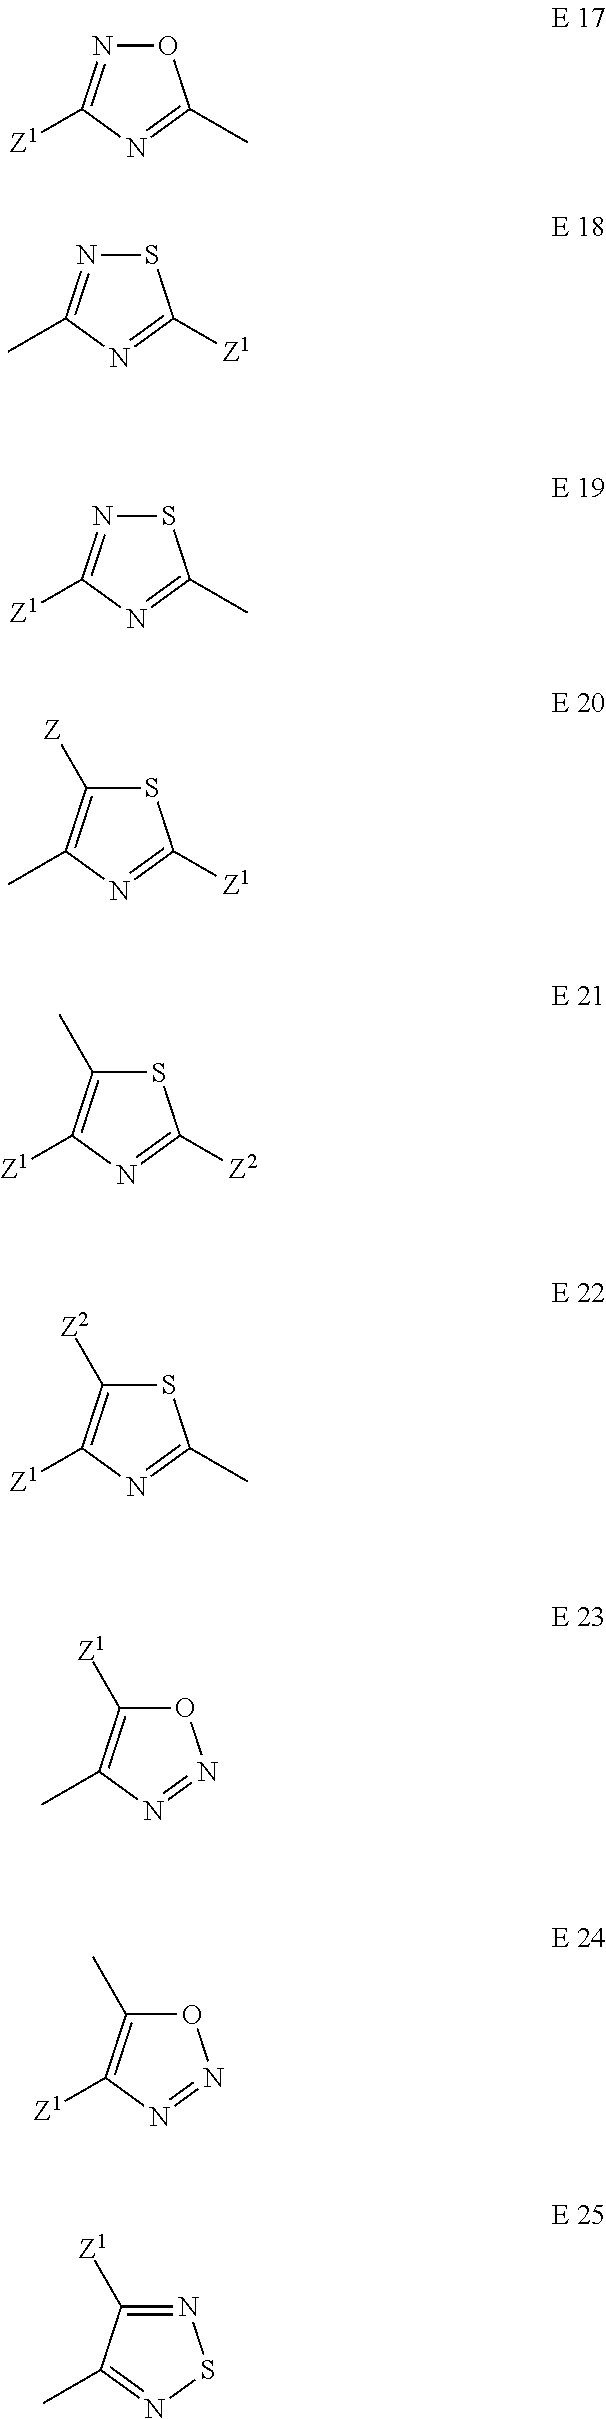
O1N=C([Z1])N=C1C.S1N=C(C)N=C1[Z1].S1N=C([Z1])N=C1C.S1C([Z])=C(C)N=C1[Z1].S1C(C)=C([Z1])N=C1[Z2].S1C([Z2])=C([Z1])N=C1C.O1C([Z1])=C(C)N=N1.O1C(C)=C([Z1])N=N1.N1=C([Z1])C(C)=NS1
